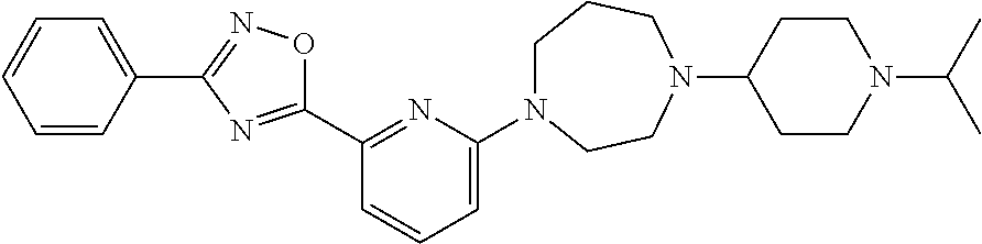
C1(C2=NC(C3=CC=CC=C3)=NO2)=NC(N2CCCN(C3CCN(C(C)C)CC3)CC2)=CC=C1
